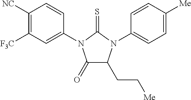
C1(=O)C(CC[Me])N(C2=CC=C([Me])C=C2)C(=S)N1C1=CC([F3C])=C([NC])C=C1
